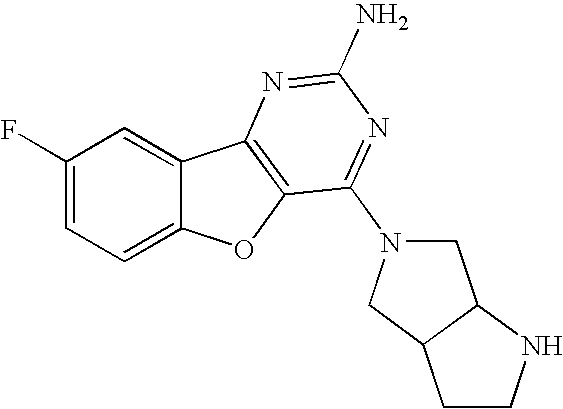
C1(F)=CC=C2C(=C1)C1=C(O2)C(N2CC3C(C2)CCN3)=NC(N)=N1
